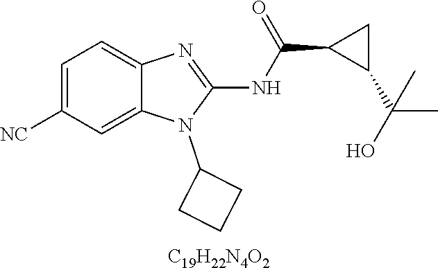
C1=C([NC])C=C2C(=C1)N=C(NC(C1C(C(O)(C)C)C1)=O)N2C1CCC1.[C19H22N4O2]
